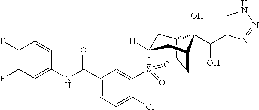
C1(F)=C(F)C=C(NC(C2=CC=C(Cl)C(S(C3([H])CC4CCC(C3)C4(O)C(O)C3=CNN=N3)(=O)=O)=C2)=O)C=C1
